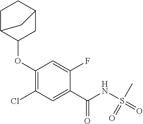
C1(Cl)=C(OC2CC3CCC2C3)C=C(F)C(C(NS(C)(=O)=O)=O)=C1
